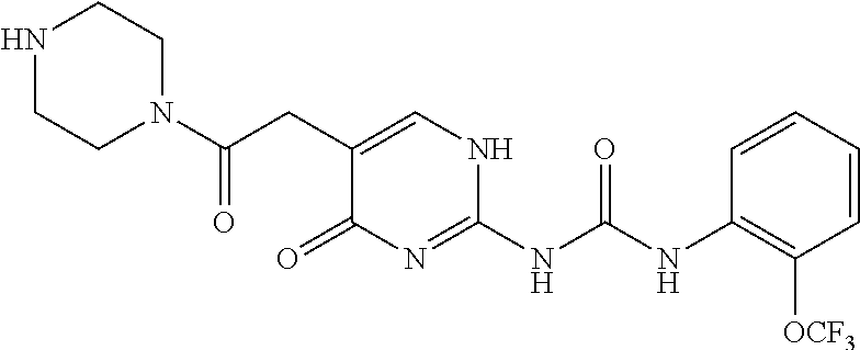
C(C1=CNC(NC(NC2=C([OCF3])C=CC=C2)=O)=NC1=O)C(N1CCNCC1)=O
